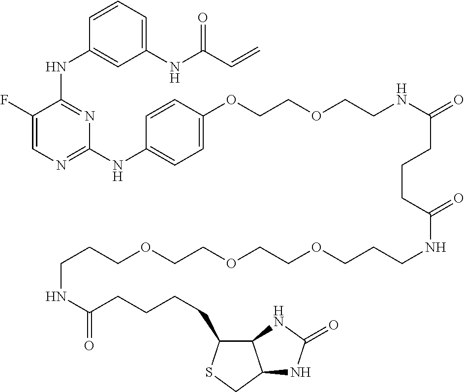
C1=C(F)C(NC2=CC(NC(C=C)=O)=CC=C2)=NC(NC2=CC=C(OCCOCCNC(CCCC(NCCCOCCOCCOCCCNC(CCCCC3C4C(CS3)NC(=O)N4)=O)=O)=O)C=C2)=N1
